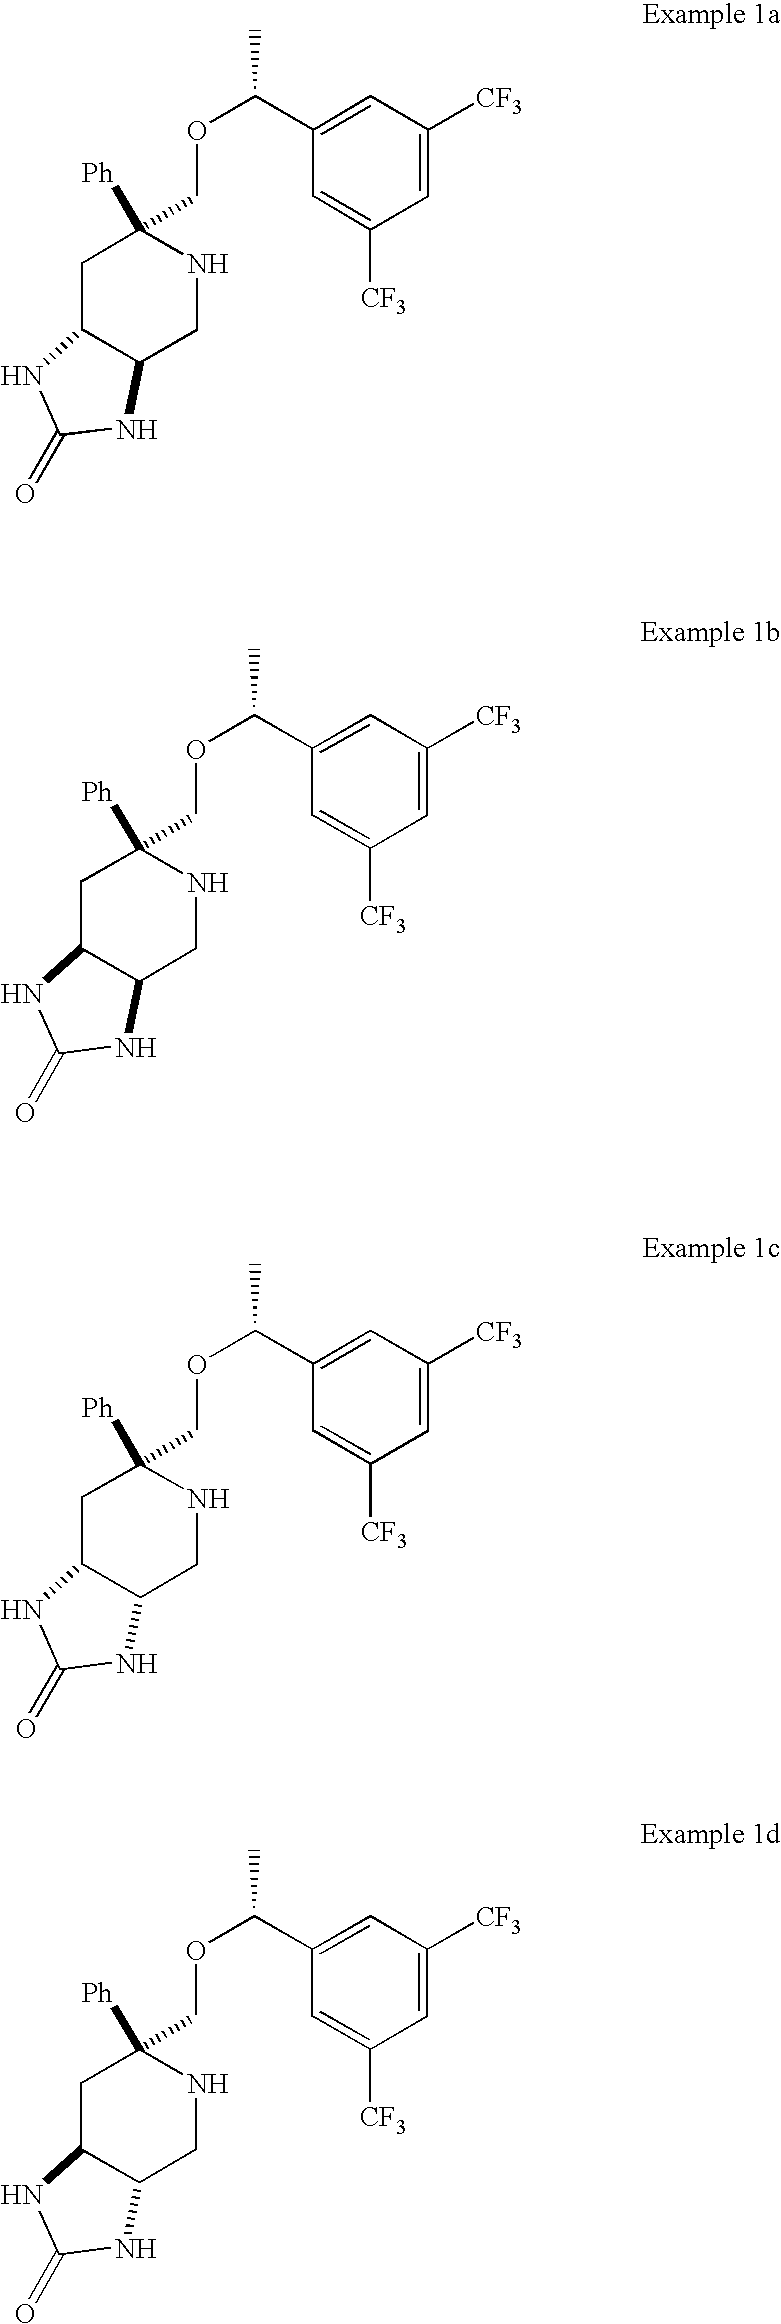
C1=C([CF3])C=C(C(OCC2([Ph])CC3C(CN2)NC(=O)N3)C)C=C1[CF3].C1=C([CF3])C=C(C(OCC2([Ph])CC3C(CN2)NC(=O)N3)C)C=C1[CF3].C1=C([CF3])C=C(C(OCC2([Ph])CC3C(CN2)NC(=O)N3)C)C=C1[CF3].C1=C([CF3])C=C(C(OCC2([Ph])CC3C(CN2)NC(=O)N3)C)C=C1[CF3]
